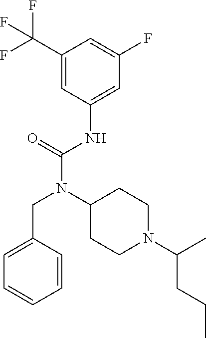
C1=C(CN(C(NC2=CC(F)=CC(C(F)(F)F)=C2)=O)C2CCN(C(C)CCC)CC2)C=CC=C1
